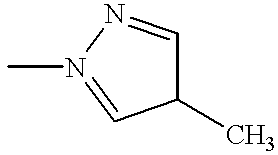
C1(C)C=NN(C)=C1
